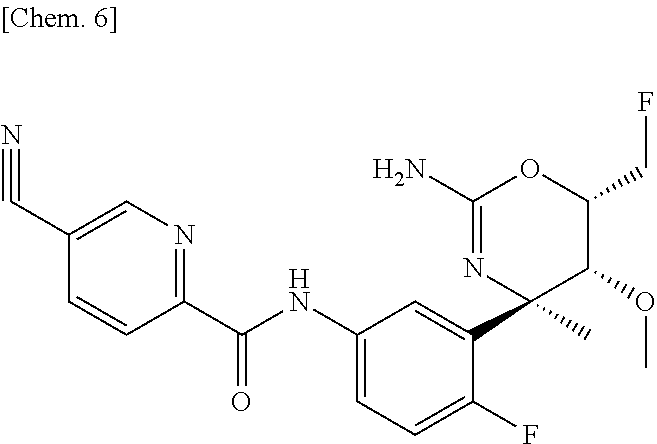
C1(N)=NC(C)(C2=CC(NC(C3=NC=C(C#N)C=C3)=O)=CC=C2F)C(OC)C(CF)O1
